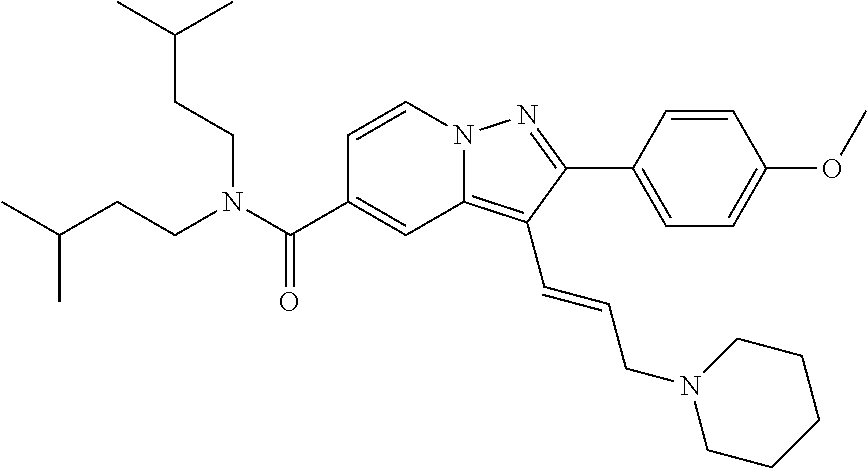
C1=CN2C(=C(C=CCN3CCCCC3)C(C3=CC=C(OC)C=C3)=N2)C=C1C(N(CCC(C)C)CCC(C)C)=O
